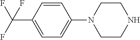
C1=C(C(F)(F)F)C=CC(N2CCNCC2)=C1
